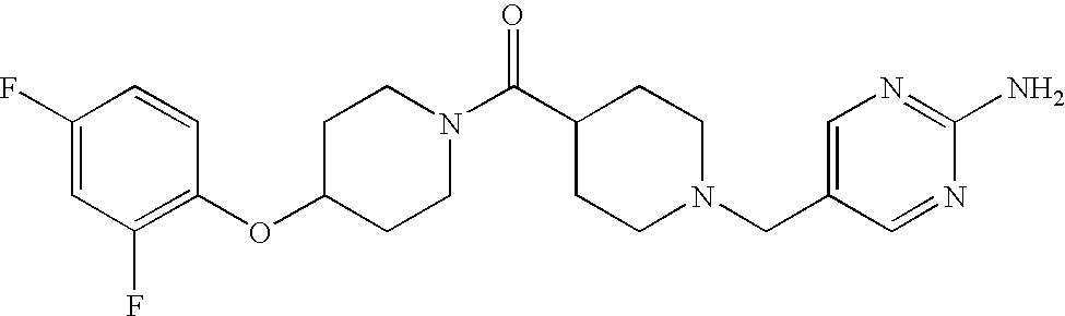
C1(OC2=C(F)C=C(F)C=C2)CCN(C(C2CCN(CC3=CN=C(N)N=C3)CC2)=O)CC1
